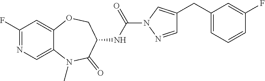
C1(F)=NC=C2C(=C1)OCC(NC(=O)N1N=CC(CC3=CC=CC(F)=C3)=C1)C(=O)N2C
